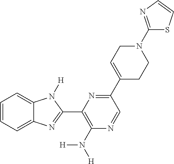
C1=CC=C2C(=C1)N([H])C(C1=C(N([H])[H])N=CC(C3=CCN(C4=NC=CS4)CC3)=N1)=N2
